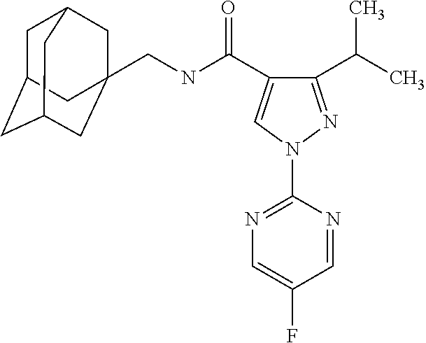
C1C2CC3CC(CNC(C4=CN(C5=NC=C(F)C=N5)N=C4C(C)C)=O)(CC1C3)C2
